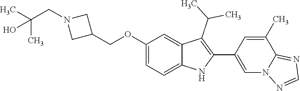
C(OC1=CC=C2C(=C1)C(C(C)C)=C(C1=CN3C(=NC=N3)C(C)=C1)N2)C1CN(CC(C)(C)O)C1
